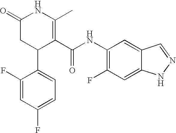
C1(F)=CC(F)=CC=C1C1C(C(NC2=C(F)C=C3C(=C2)C=NN3)=O)=C(C)NC(=O)C1
